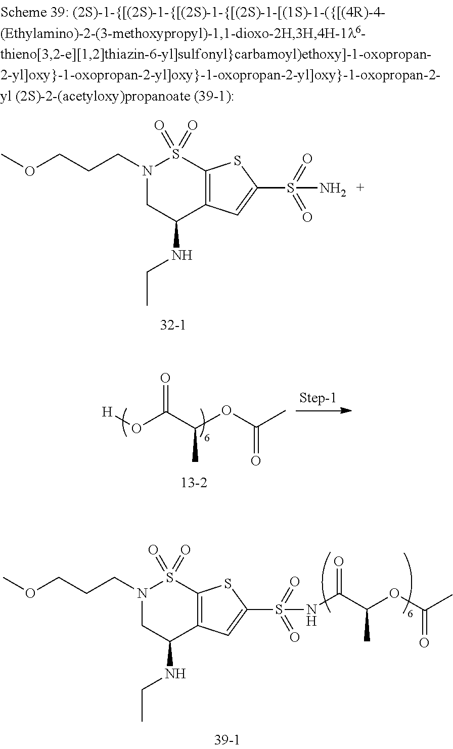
N1(CCCOC)CC(NCC)C2=C(S1(=O)=O)SC(S(=O)(=O)N)=C2.N1(CCCOC)CC(NCC)C2=C(S1(=O)=O)SC(S(=O)(=O)NC(=O)C(OC(=O)C)C)=C2.O=C(C(OC(C)=O)C)O[H]
